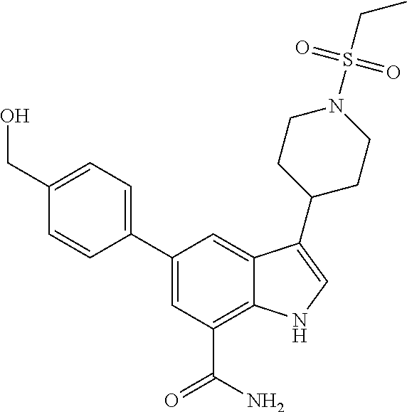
C1(C2=CC=C(CO)C=C2)=CC(C(N)=O)=C2C(=C1)C(C1CCN(S(CC)(=O)=O)CC1)=CN2
